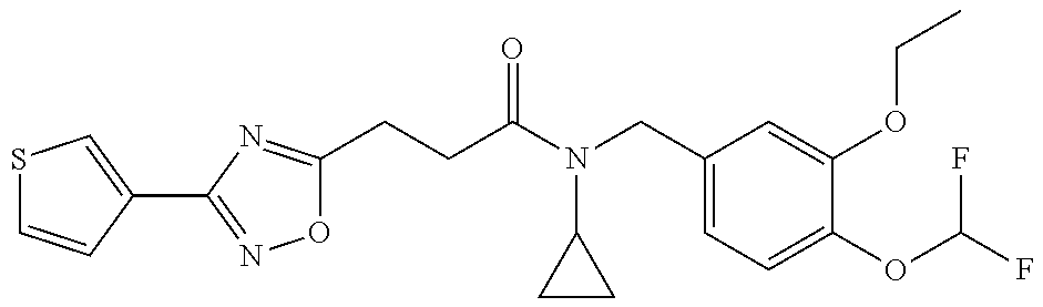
S1C=CC(C2=NOC(CCC(N(CC3=CC=C(OC(F)F)C(OCC)=C3)C3CC3)=O)=N2)=C1
